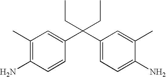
C(C1=CC=C(N)C(C)=C1)(C1=CC(C)=C(N)C=C1)(CC)CC
